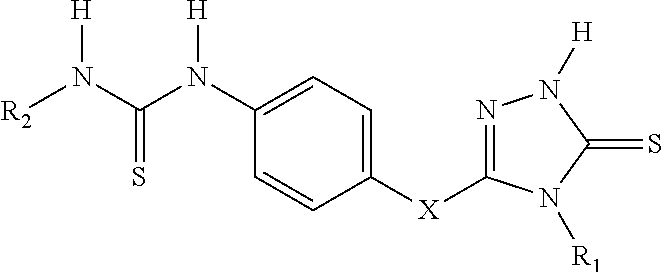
[R2]N(C(N(C1=CC=C([X]C2=NN([H])C(=S)N2[R1])C=C1)[H])=S)[H]
